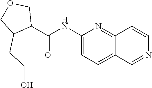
C1(NC(=O)C2COCC2CCO)=CC=C2C(=N1)C=CN=C2
